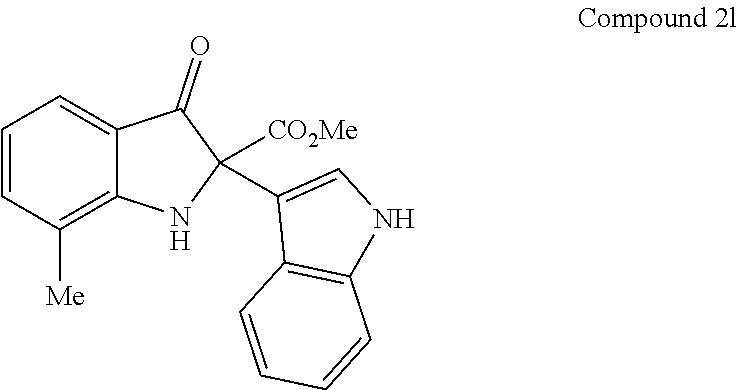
C12=C([Me])C=CC=C1C(=O)C([CO2Me])(C1=CNC3=C1C=CC=C3)N2
